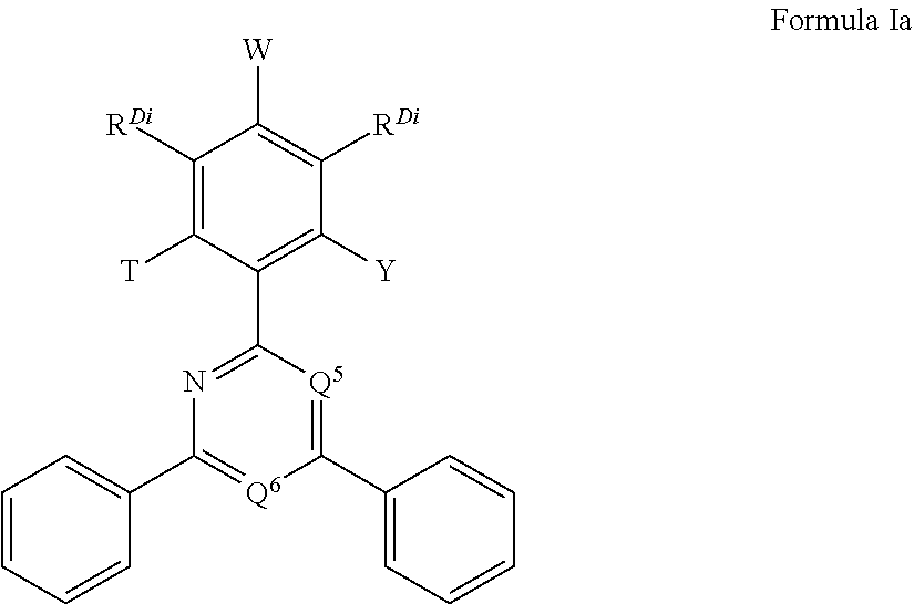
C1([RDi])=C([T])C(C2=NC(C3=CC=CC=C3)=[Q6]C(C3=CC=CC=C3)=[Q5]2)=C([Y])C([RDi])=C1[W]
